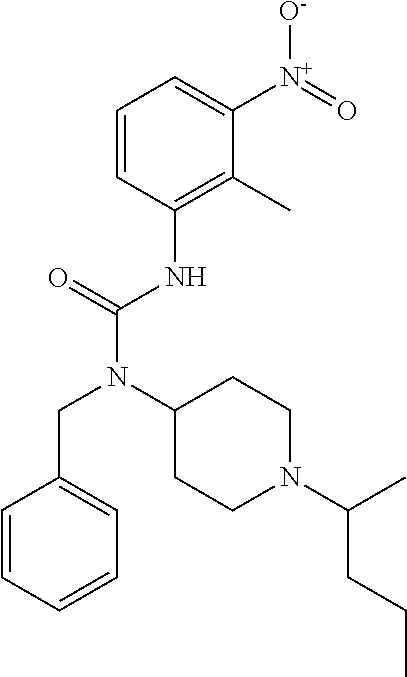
C1=CC(NC(N(C2CCN(C(C)CCC)CC2)CC2=CC=CC=C2)=O)=C(C)C([N+](=O)[O-])=C1
